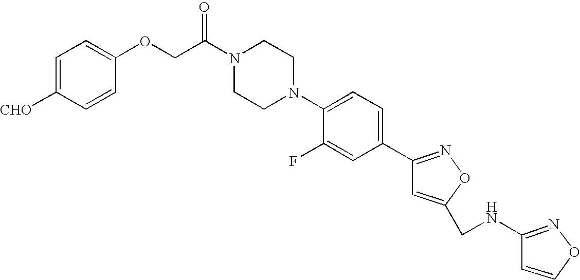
O=C(N1CCN(C2=CC=C(C3=NOC(CNC4=NOC=C4)=C3)C=C2F)CC1)COC1=CC=C([CHO])C=C1
